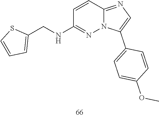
C1=CC(OC)=CC=C1C1=CN=C2C=CC(NCC3=CC=CS3)=NN12
